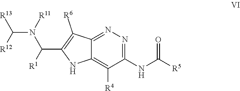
N1=C(NC([R5])=O)C([R4])=C2C(=N1)C([R6])=C(C([R1])N(C([R12])[R13])[R11])N2
